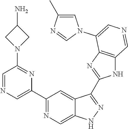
C1(C2=CN=CC(N3CC(N)C3)=N2)=NC=C2C(=C1)C(C1=NC3=C(N1)C=NC=C3N1C=C(C)N=C1)=NN2
